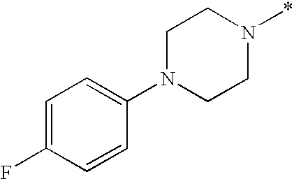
C1N(C2=CC=C(F)C=C2)CCN(*)C1
